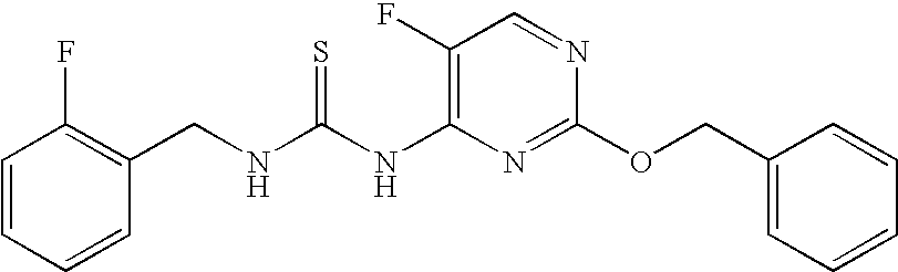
C1(F)=C(NC(NCC2=C(F)C=CC=C2)=S)N=C(OCC2=CC=CC=C2)N=C1
